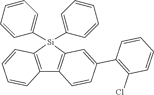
C12=C([Si](C3=CC=CC=C3)(C3=CC=CC=C3)C3=C1C=CC(C1=C(Cl)C=CC=C1)=C3)C=CC=C2
